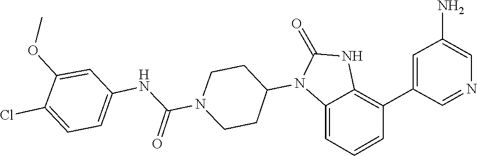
C1CN(C(NC2=CC=C(Cl)C(OC)=C2)=O)CCC1N1C(=O)NC2=C(C3=CC(N)=CN=C3)C=CC=C12
